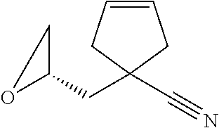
C1=CCC(C#N)(CC2CO2)C1
